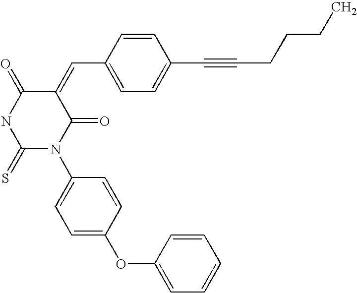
C1(=CC2=CC=C(C#CCCCC)C=C2)C(=O)NC(=S)N(C2=CC=C(OC3=CC=CC=C3)C=C2)C1=O
